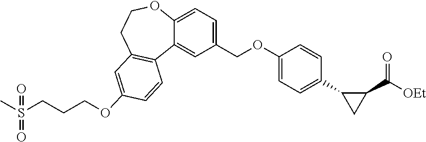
C1(COC2=CC=C(C3CC3C([OEt])=O)C=C2)=CC=C2C(=C1)C1=C(CCO2)C=C(OCCCS(C)(=O)=O)C=C1
